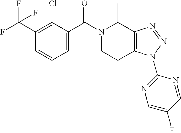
C1=C(C(N2CCC3=C(C2C)N=NN3C2=NC=C(F)C=N2)=O)C(Cl)=C(C(F)(F)F)C=C1
